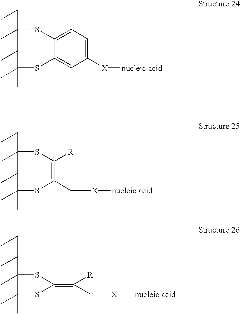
C12=CC=C([X][nucleic acid])C=C1SC(C)(C)C(CC)(C)S2.C1([R])=C(C[X][nucleic acid])SC(C)(C)C(CC)(C)S1.C([X][nucleic acid])C(=C1SC(C)(C)C(CCC)(C)S1)[R]
